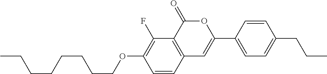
C1=CC2=C(C(F)=C1OCCCCCCCC)C(=O)OC(C1=CC=C(CCC)C=C1)=C2
